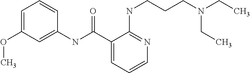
C1(OC)=CC=CC(NC(C2=CC=CN=C2NCCCN(CC)CC)=O)=C1
